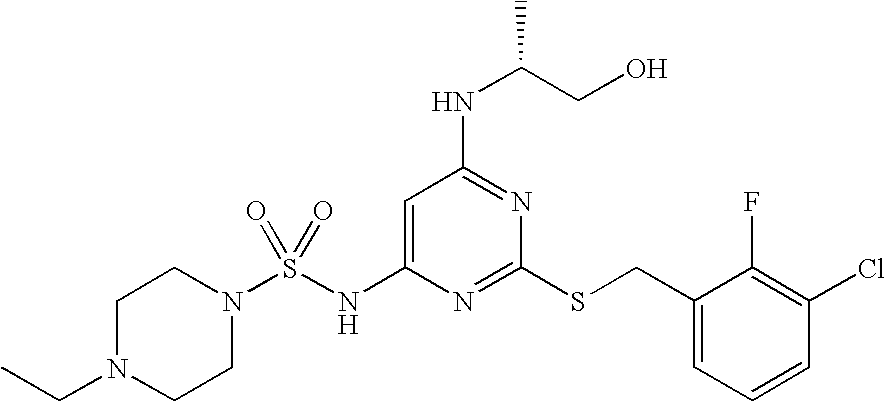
C1=C(NS(N2CCN(CC)CC2)(=O)=O)N=C(SCC2=CC=CC(Cl)=C2F)N=C1NC(CO)C
